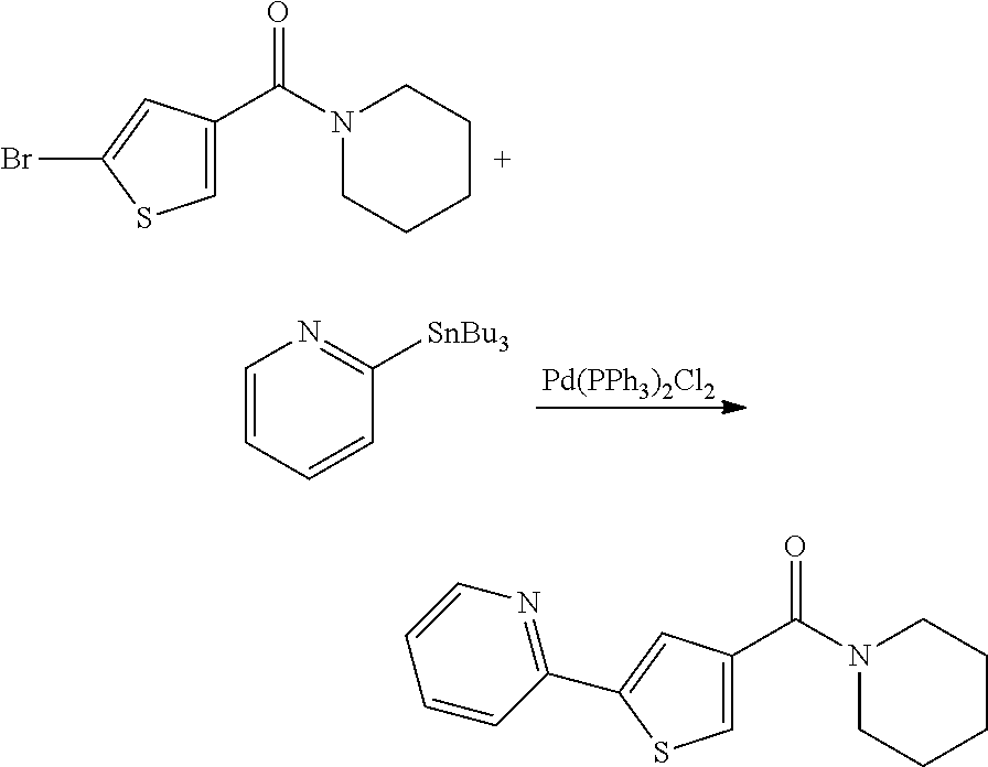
C1=C(C(N2CCCCC2)=O)C=C(Br)S1.[Pd(PPh3)2Cl2].C1=CC=CC([SnBu3])=N1.C1=C(C(N2CCCCC2)=O)C=C(C2=NC=CC=C2)S1
